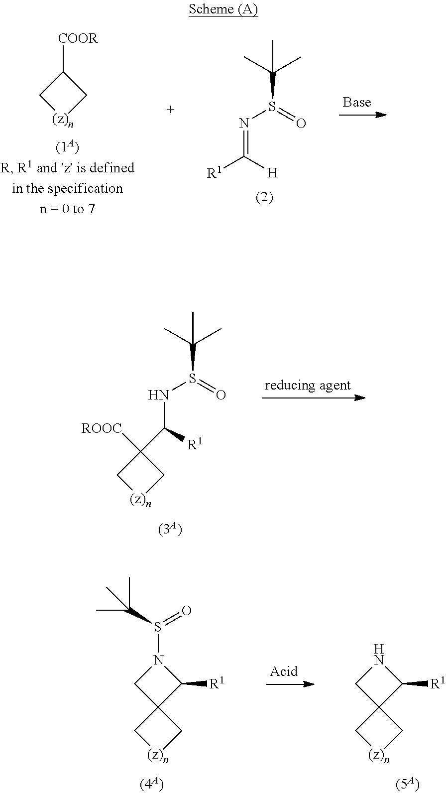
C1([COOR])C[(z)n]C1.C(S(N=C([H])[R1])=O)(C)(C)C.C(S(NC([R1])C1([ROOC])C[(z)n]C1)=O)(C)(C)C.N1(S(=O)C(C)(C)C)CC2(C1[R1])C[(z)n]C2.N1CC2(C1[R1])C[(z)n]C2
